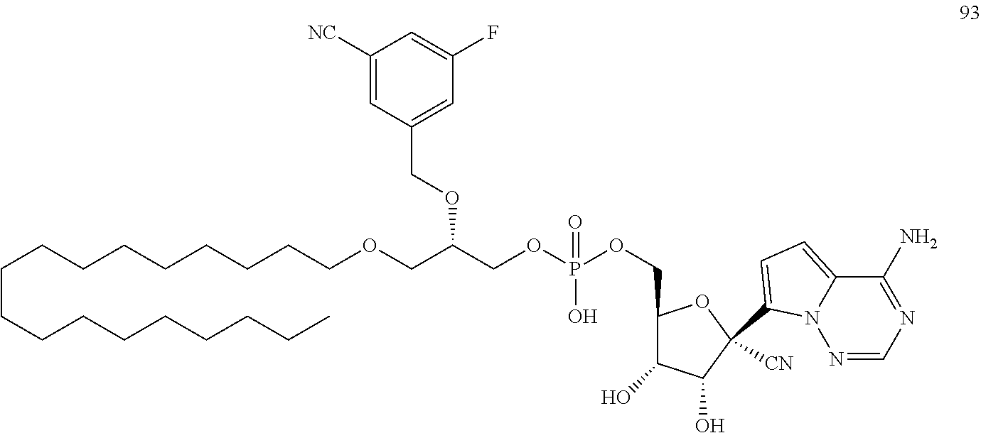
C1=C(C2([CN])C(O)C(O)C(COP(OCC(OCC3=CC(F)=CC([NC])=C3)COCCCCCCCCCCCCCCCCCC)(O)=O)O2)N2C(=C1)C(N)=NC=N2
